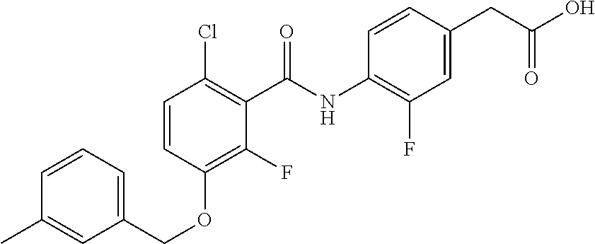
C1=CC=C(COC2=C(F)C(C(NC3=C(F)C=C(CC(O)=O)C=C3)=O)=C(Cl)C=C2)C=C1C
